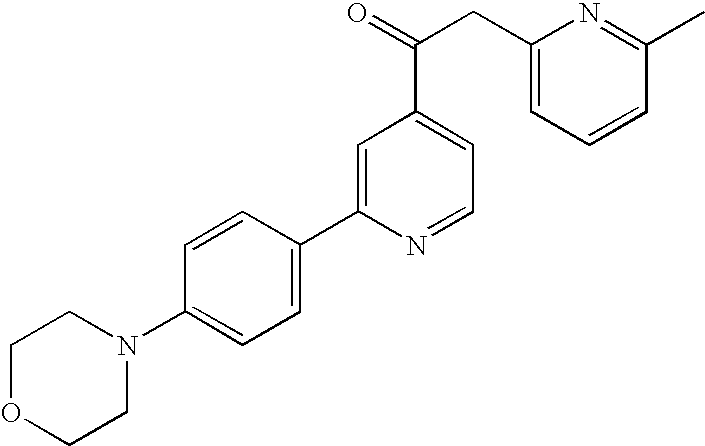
N1(C2=CC=C(C3=CC(C(=O)CC4=CC=CC(C)=N4)=CC=N3)C=C2)CCOCC1
